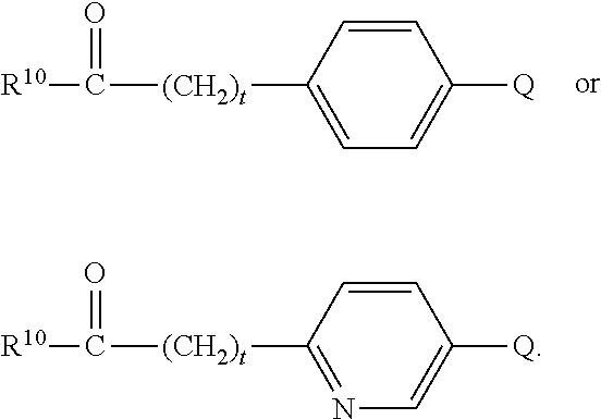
[R10]C([(CH2)t]C1=CC=C([Q])C=C1)=O.[R10]C([(CH2)t]C1=NC=C([Q])C=C1)=O
